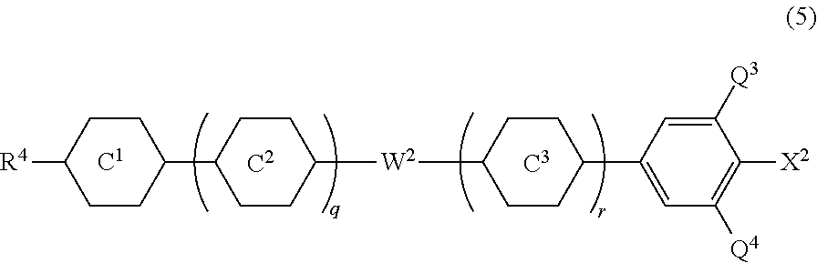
[C3].[C2].[C1].C1CC(C2=CC([Q4])=C([X2])C([Q3])=C2)CCC1[W2]C1CCC(C2CCC([R4])CC2)CC1
